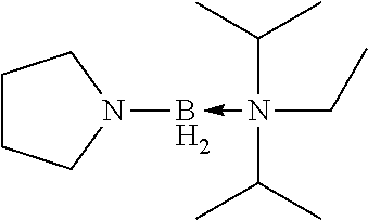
C1CCN(B<-N(C(C)C)(C(C)C)CC)C1
